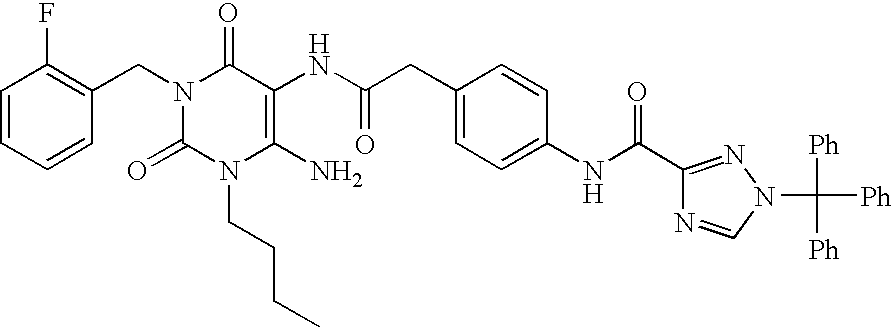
C1=CC=CC(CN2C(=O)N(CCCC)C(N)=C(NC(=O)CC3=CC=C(NC(=O)C4=NN(C([Ph])([Ph])[Ph])C=N4)C=C3)C2=O)=C1F
